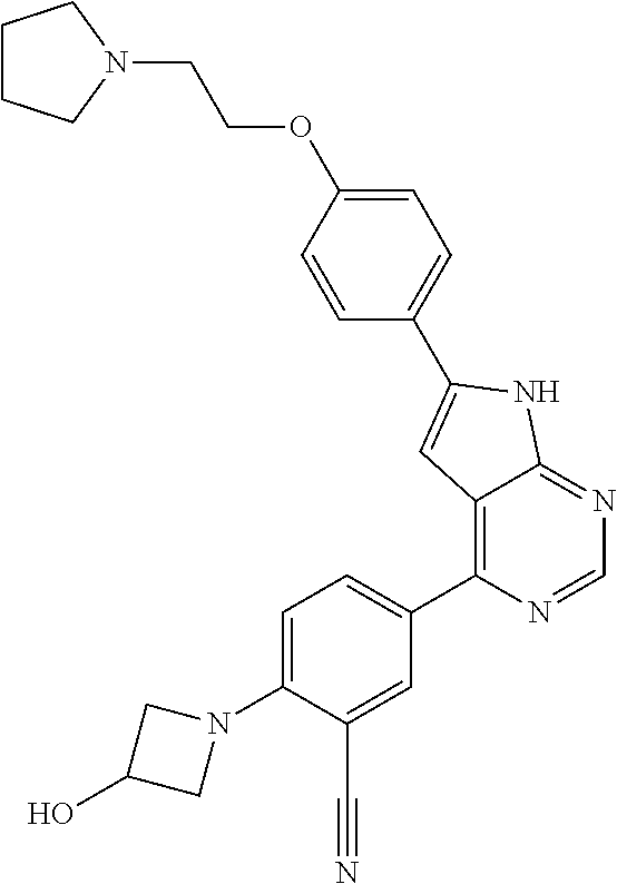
N1(C2=CC=C(C3=C4C(=NC=N3)NC(C3=CC=C(OCCN5CCCC5)C=C3)=C4)C=C2C#N)CC(O)C1
